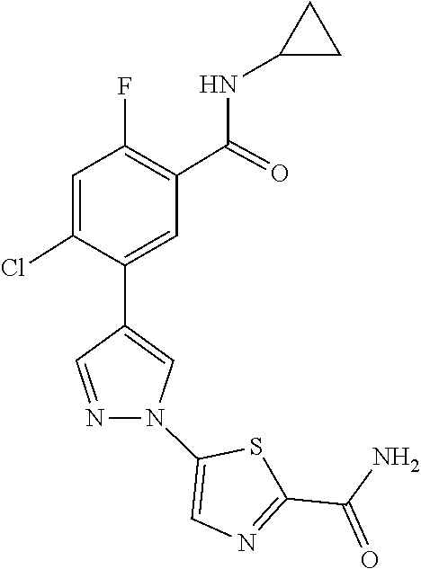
S1C(C(N)=O)=NC=C1N1C=C(C2=CC(C(NC3CC3)=O)=C(F)C=C2Cl)C=N1
